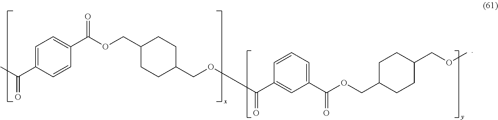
CC(C1=CC=C(C(OCC2CCC(COC(C3=CC(C(OCC4CCC(COC)CC4)=O)=CC=C3)=O)CC2)=O)C=C1)=O
